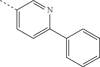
C1(C)=CC=C(C2=CC=CC=C2)N=C1
